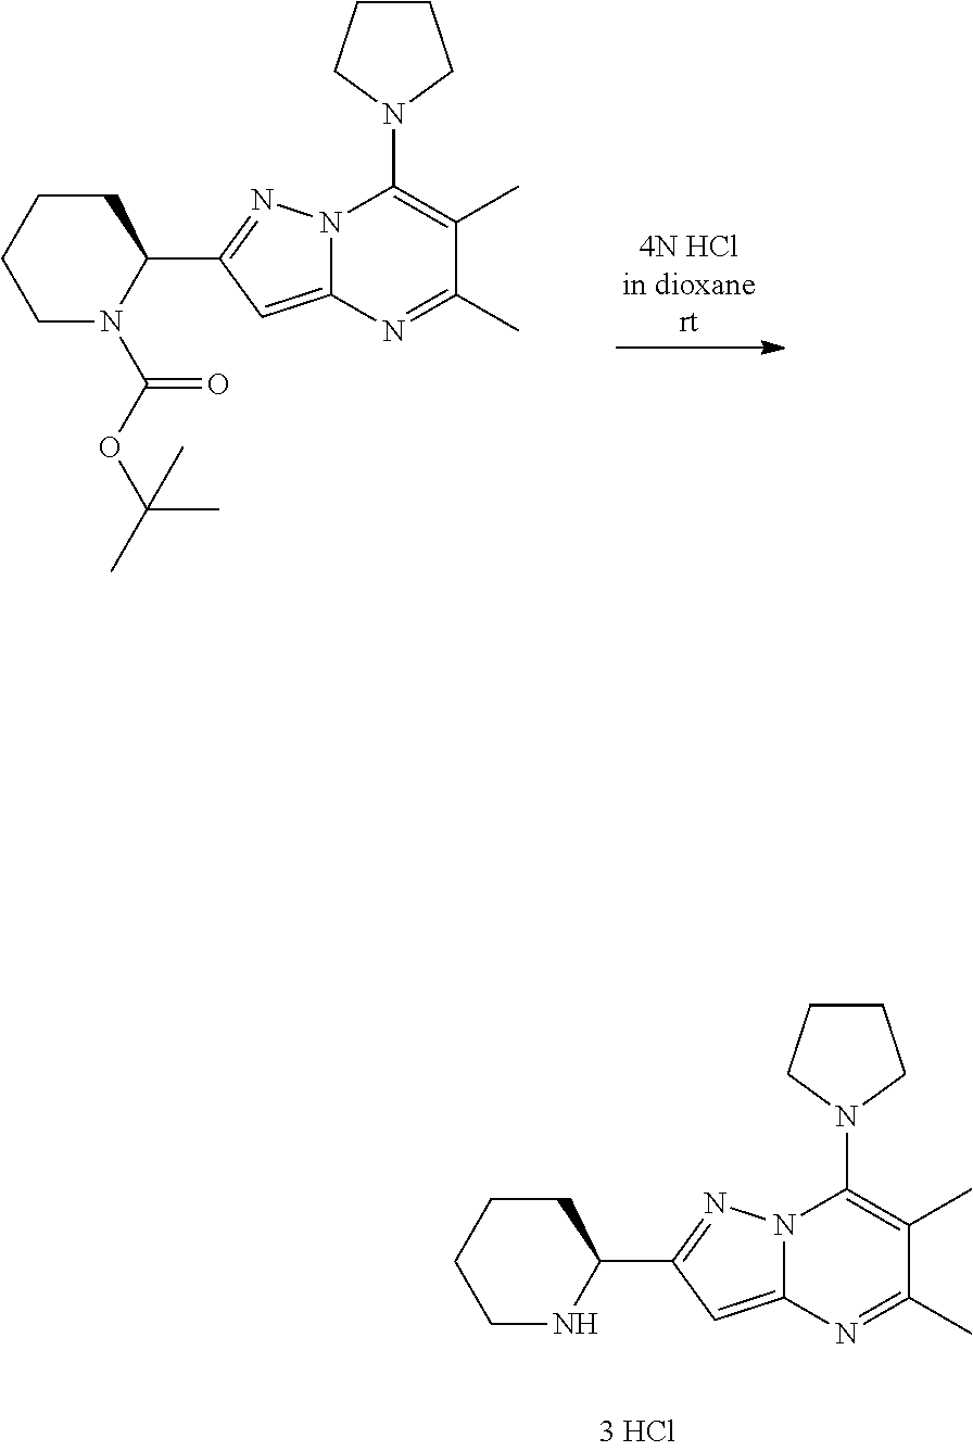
C1N(C(OC(C)(C)C)=O)C(C2=NN3C(=C2)N=C(C)C(C)=C3N2CCCC2)CCC1.C1NC(C2=NN3C(=C2)N=C(C)C(C)=C3N2CCCC2)CCC1
